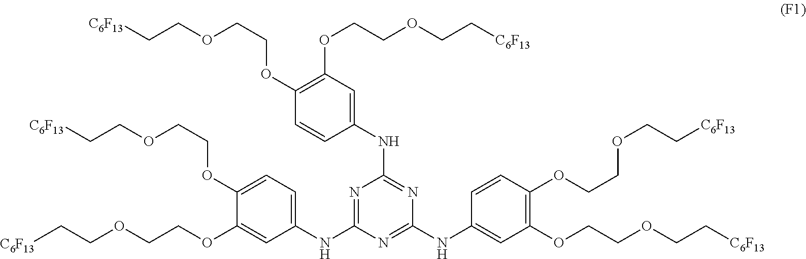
C1(OCCOCC[C6F13])=CC=C(NC2=NC(NC3=CC(OCCOCC[C6F13])=C(OCCOCC[C6F13])C=C3)=NC(NC3=CC(OCCOCC[C6F13])=C(OCCOCC[C6F13])C=C3)=N2)C=C1OCCOCC[C6F13]
